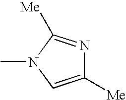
CN1C=C([Me])N=C1[Me]
